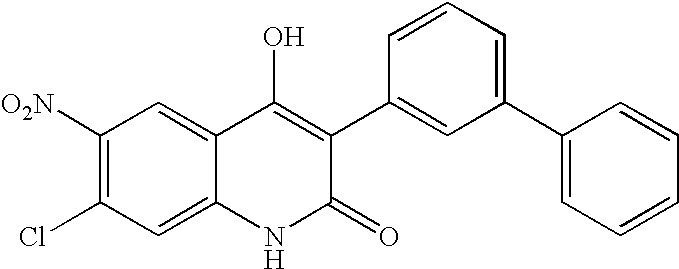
C1([O2N])=C(Cl)C=C2C(=C1)C(O)=C(C1=CC(C3=CC=CC=C3)=CC=C1)C(=O)N2
